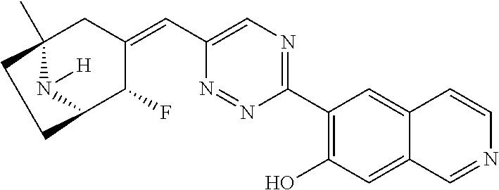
C1(C2=C(O)C=C3C(=C2)C=CN=C3)=NC=C(C=C2CC3(C)N([H])C(C2F)CC3)N=N1
